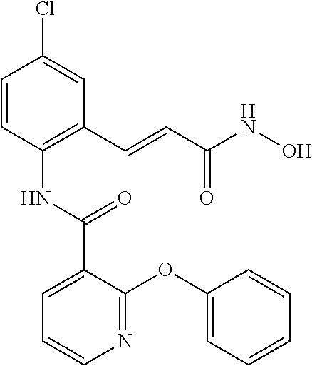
C1=CC(NC(C2=CC=CN=C2OC2=CC=CC=C2)=O)=C(C=CC(NO)=O)C=C1Cl
